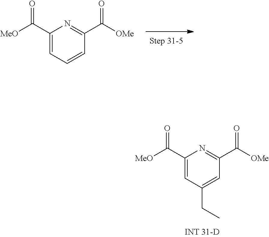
C1(C([MeO])=O)=CC=CC(C([OMe])=O)=N1.C1(C([MeO])=O)=CC(CC)=CC(C([OMe])=O)=N1
